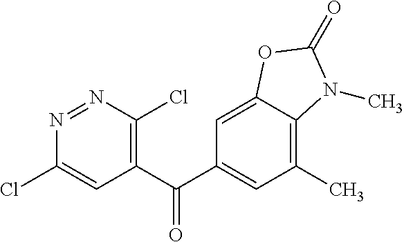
C1(Cl)=CC(C(C2=CC(C)=C3C(=C2)OC(=O)N3C)=O)=C(Cl)N=N1
